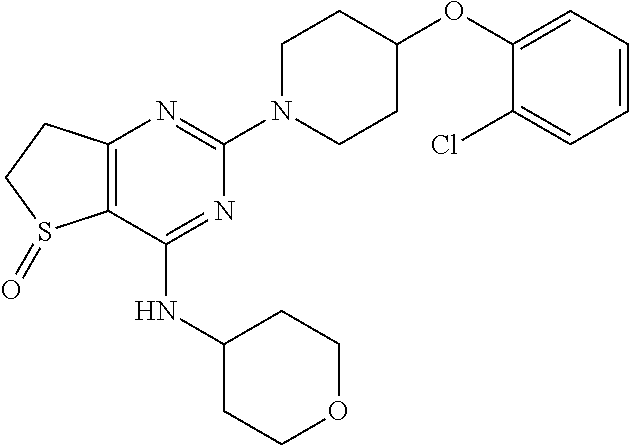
C12=C(C(NC3CCOCC3)=NC(N3CCC(OC4=CC=CC=C4Cl)CC3)=N1)S(=O)CC2
